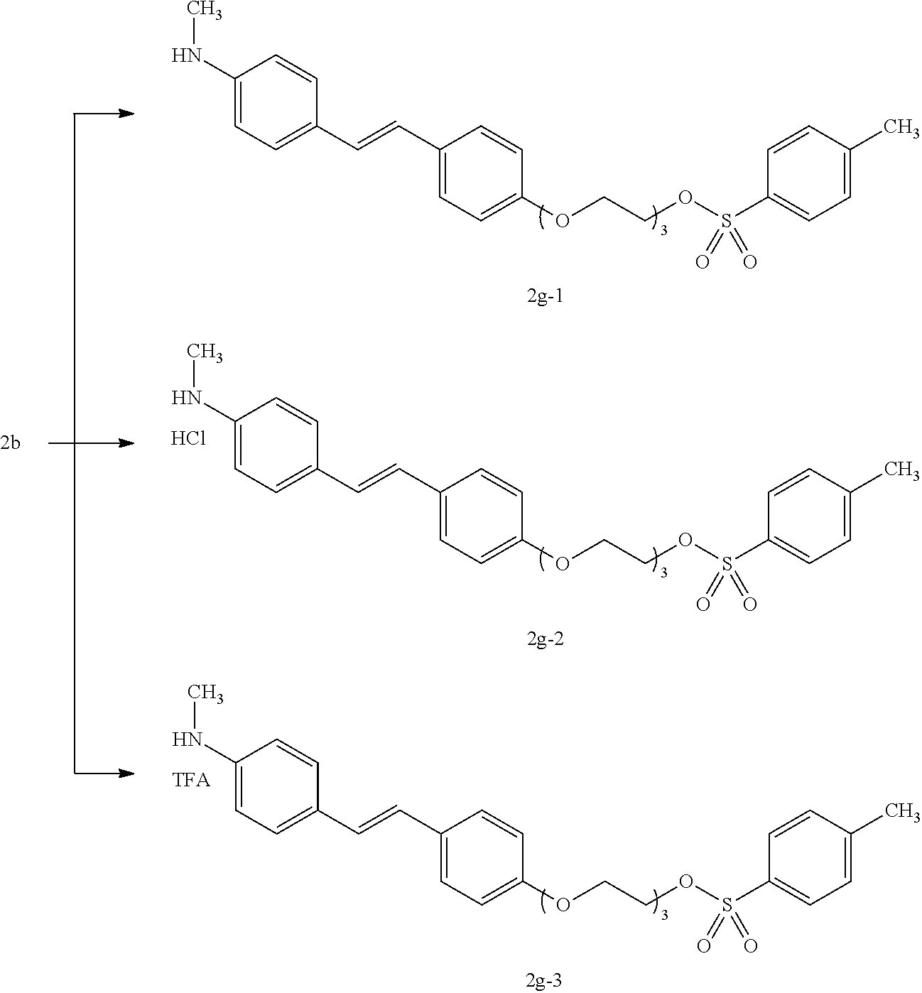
C1(NC)=CC=C(C=CC2=CC=C(OCCOS(C3=CC=C(C)C=C3)(=O)=O)C=C2)C=C1.C1(NC)=CC=C(C=CC2=CC=C(OCCOS(C3=CC=C(C)C=C3)(=O)=O)C=C2)C=C1.C1(NC)=CC=C(C=CC2=CC=C(OCCOS(C3=CC=C(C)C=C3)(=O)=O)C=C2)C=C1.Cl.[TFA]
